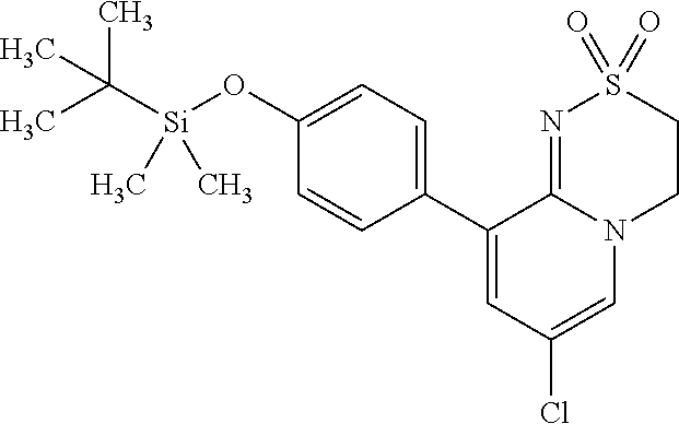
C1(O[Si](C(C)(C)C)(C)C)=CC=C(C2=CC(Cl)=CN3C2=NS(=O)(=O)CC3)C=C1
